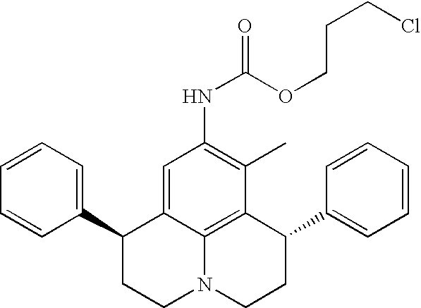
C1=CC=C(C2CCN3C4=C(C(C5=CC=CC=C5)CC3)C(C)=C(NC(=O)OCCCCl)C=C24)C=C1
